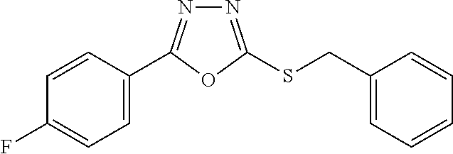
C1=C(C2=NN=C(SCC3=CC=CC=C3)O2)C=CC(F)=C1
